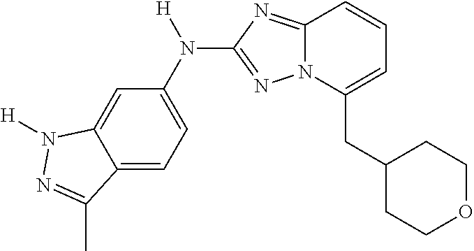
C1(CC2=CC=CC3=NC(N(C4=CC=C5C(=C4)N([H])N=C5C)[H])=NN23)CCOCC1
